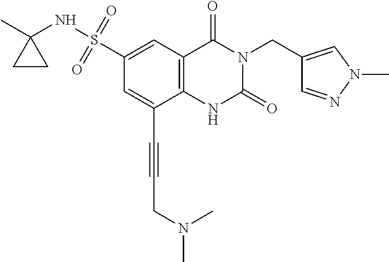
C(N1C(=O)NC2=C(C1=O)C=C(S(=O)(=O)NC1(C)CC1)C=C2C#CCN(C)C)C1=CN(C)N=C1
